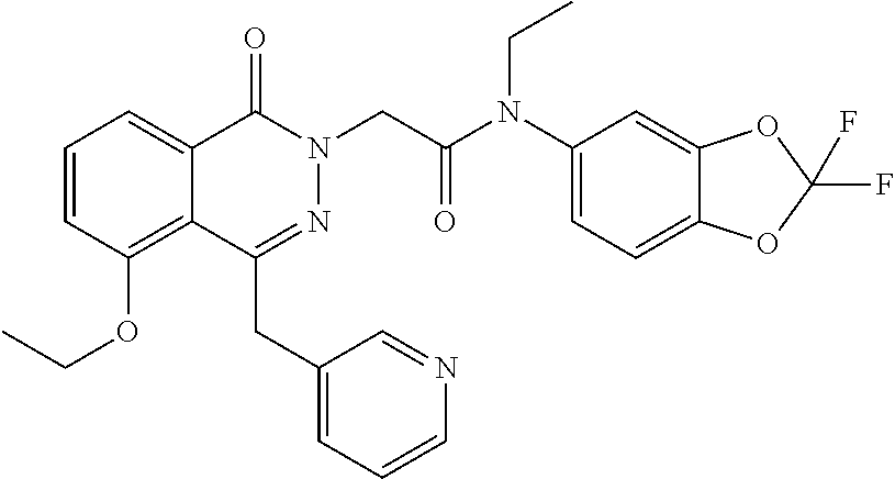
C1=CC(OCC)=C2C(=C1)C(=O)N(CC(=O)N(C1=CC=C3C(=C1)OC(F)(F)O3)CC)N=C2CC1=CC=CN=C1
